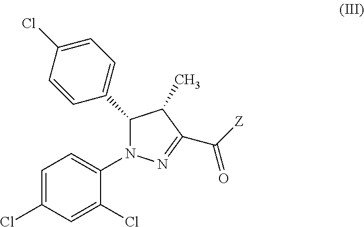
C1=C(Cl)C=CC(C2N(C3=CC=C(Cl)C=C3Cl)N=C(C([Z])=O)C2C)=C1
